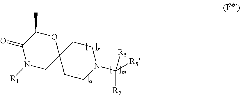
C1CN(C([R2])([R5])[R5])CCC12OC(C)C(=O)N([R1])C2
